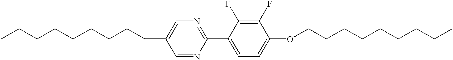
C(CCCCCCCC)C1=CN=C(C2=CC=C(OCCCCCCCCC)C(F)=C2F)N=C1
